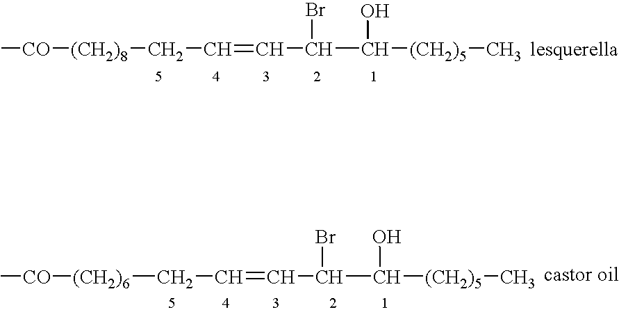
C[CO][(CH2)8]CC=CC(C([(CH2)5]C)O)Br.C[CO][(CH2)6]CC=CC(C([(CH2)5]C)O)Br
